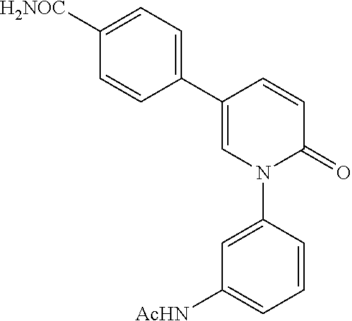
C1(C2=CC=C([H2NOC])C=C2)=CN(C2=CC([AcHN])=CC=C2)C(=O)C=C1
